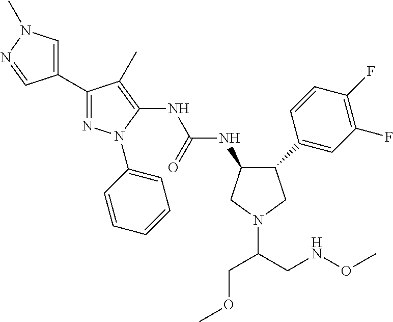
C1(C2=NN(C3=CC=CC=C3)C(NC(=O)NC3C(C4=CC(F)=C(F)C=C4)CN(C(COC)CNOC)C3)=C2C)=CN(C)N=C1
